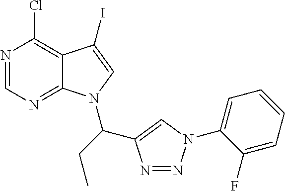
C12=C(Cl)N=CN=C1N(C(C1=CN(C3=CC=CC=C3F)N=N1)CC)C=C2I
